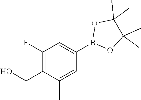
C1(F)=C(CO)C(C)=CC(B2OC(C)(C)C(C)(C)O2)=C1
